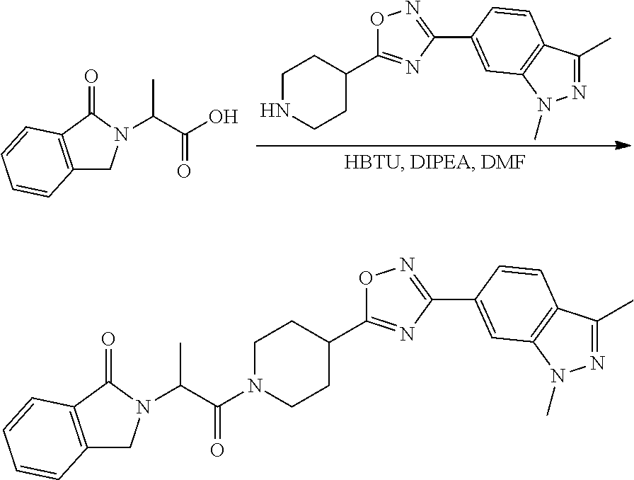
C12=C(C(=O)N(C(C)C(=O)O)C1)C=CC=C2.C1(C2=CC3=C(C(C)=NN3C)C=C2)=NOC(C2CCNCC2)=N1.C1(C2=CC3=C(C(C)=NN3C)C=C2)=NOC(C2CCN(C(C(N3CC4=C(C3=O)C=CC=C4)C)=O)CC2)=N1
